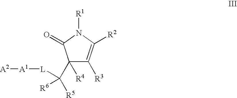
C1(C([R5])([R6])[L][A1][A2])([R4])C([R3])=C([R2])N([R1])C1=O
